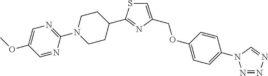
C1=NC(N2CCC(C3=NC(COC4=CC=C(N5N=NN=C5)C=C4)=CS3)CC2)=NC=C1OC
